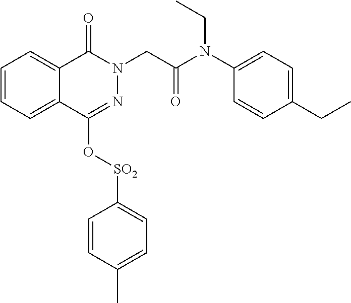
C1=CC=C2C(=C1)C(=O)N(CC(N(C1=CC=C(CC)C=C1)CC)=O)N=C2O[SO2]C1=CC=C(C)C=C1
